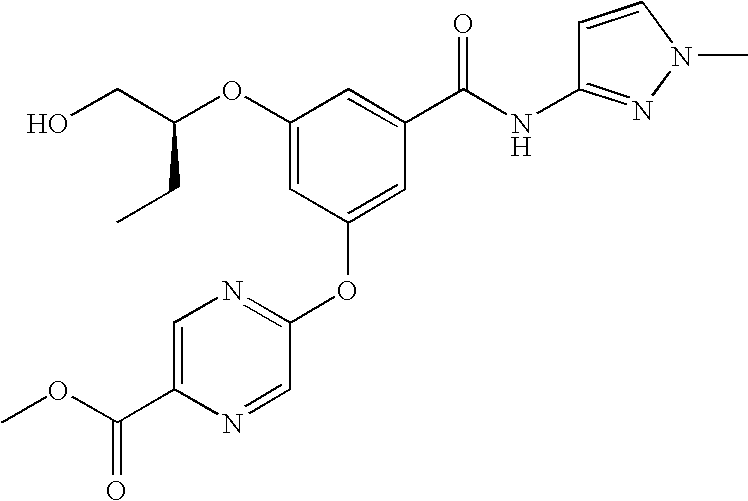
C1(OC(CO)CC)=CC(OC2=NC=C(C(OC)=O)N=C2)=CC(C(NC2=NN(C)C=C2)=O)=C1
